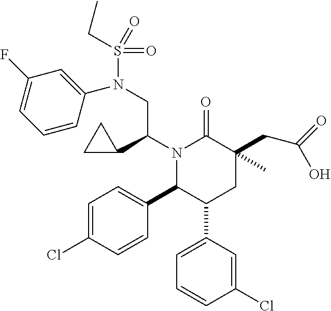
C1=C(C2CC(C)(CC(=O)O)C(=O)N(C(CN(S(=O)(=O)CC)C3=CC(F)=CC=C3)C3CC3)C2C2=CC=C(Cl)C=C2)C=C(Cl)C=C1
